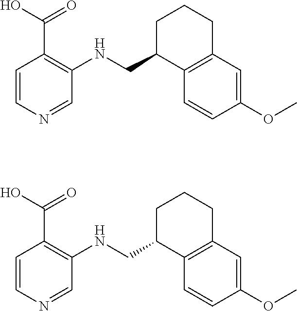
C1=CN=CC(NCC2C3=C(CCC2)C=C(OC)C=C3)=C1C(O)=O.C1=CN=CC(NCC2C3=C(CCC2)C=C(OC)C=C3)=C1C(O)=O
